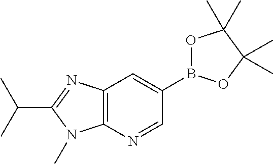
C12=C(N=CC(B3OC(C)(C)C(C)(C)O3)=C1)N(C)C(C(C)C)=N2
